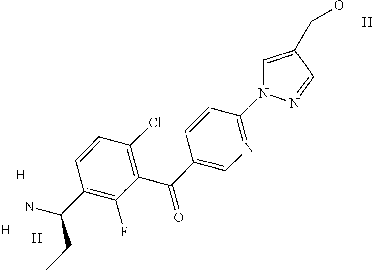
[H].[H].[H].C1(C(C2=CN=C(N3C=C(CO)C=N3)C=C2)=O)=C(Cl)C=CC(C(N)CC)=C1F.[H]
